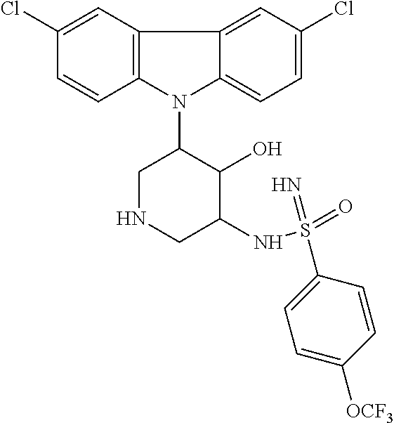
N1(C2CNCC(NS(=O)(=N)C3=CC=C([OCF3])C=C3)C2O)C2=C(C3=CC(Cl)=CC=C13)C=C(Cl)C=C2
